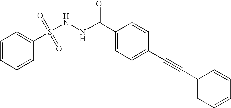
C1=CC=CC(S(NNC(C2=CC=C(C#CC3=CC=CC=C3)C=C2)=O)(=O)=O)=C1
